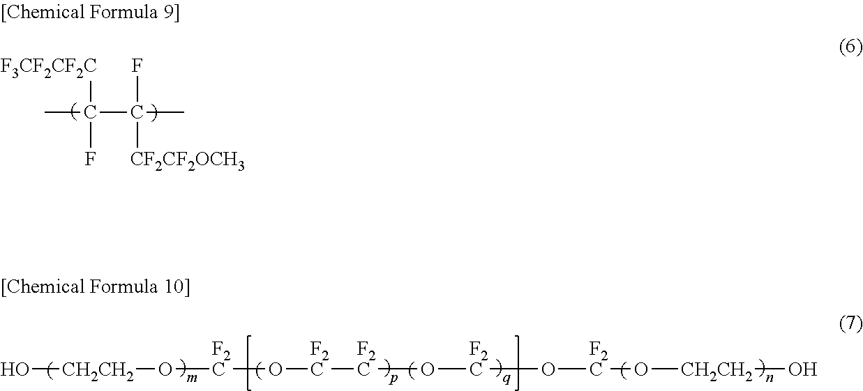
CC(C(C)(F)[CF2CF2OCH3])([F3CF2CF2C])F.O[CH2CH2]O[F2C]O[F2C][F2C]O[F2C]O[F2C]O[CH2CH2]O
